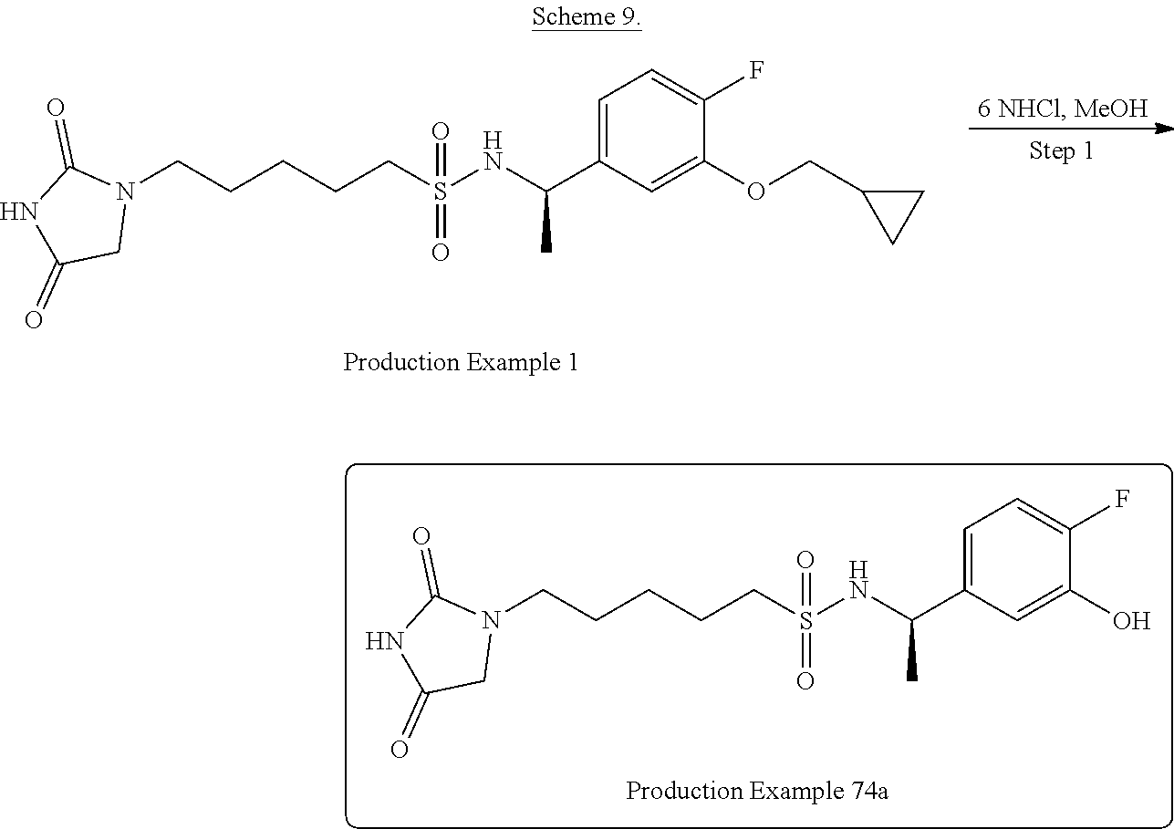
C1C(=O)NC(=O)N1CCCCCS(=O)(=O)NC(C1=CC=C(F)C(OCC2CC2)=C1)C.C1C(=O)NC(=O)N1CCCCCS(=O)(=O)NC(C1=CC=C(F)C(O)=C1)C
